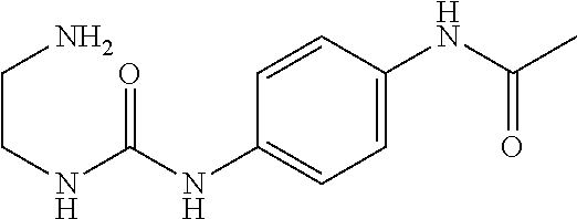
C1=CC(NC(NCCN)=O)=CC=C1NC(C)=O
